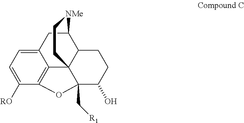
C1([RO])=CC=C2C3=C1OC1(C[R1])C34C(C(C2)[NMe]CC4)CCC1O
